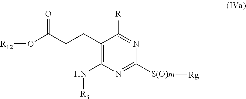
C(CC1=C(N[R3])N=C([S(O)m][Rg])N=C1[R1])C(O[R12])=O
